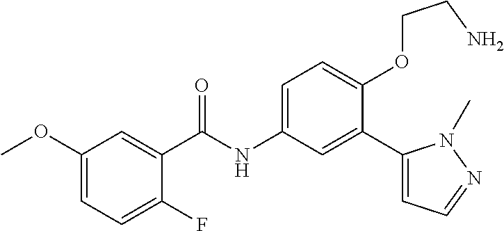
C1(OC)=CC=C(F)C(C(=O)NC2=CC=C(OCCN)C(C3=CC=NN3C)=C2)=C1
